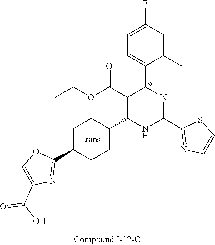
C1=C(C)C(C2N=C(C3=NC=CS3)NC(C3CCC(C4=NC(C(O)=O)=CO4)CC3)=C2C(OCC)=O)=CC=C1F
